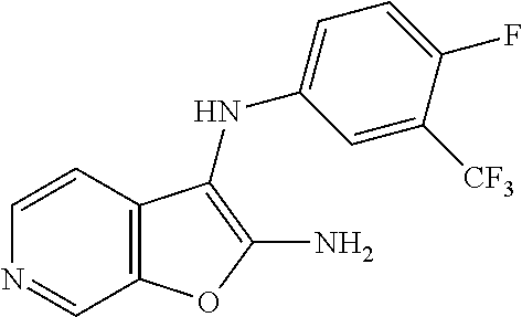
C1=CC2=C(C=N1)OC(N)=C2NC1=CC=C(F)C([CF3])=C1
